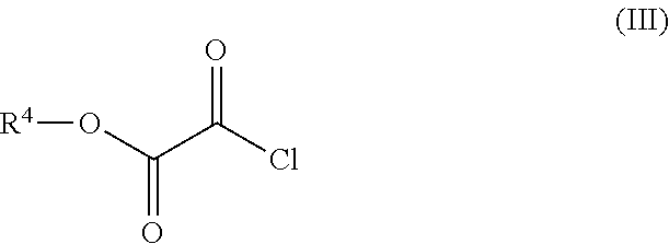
O(C(C(Cl)=O)=O)[R4]
